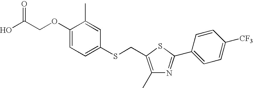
C(O)(COC1=CC=C(SCC2=C(C)N=C(C3=CC=C([CF3])C=C3)S2)C=C1C)=O
